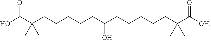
OC(C(CCCCCC(CCCCCC(C([OH])=O)(C)C)O)(C)C)=O
